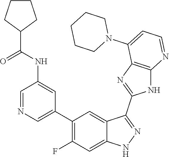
C1=NC=C(C2=C(F)C=C3C(=C2)C(C2=NC4=C(N2)N=CC=C4N2CCCCC2)=NN3)C=C1NC(=O)C1CCCC1
